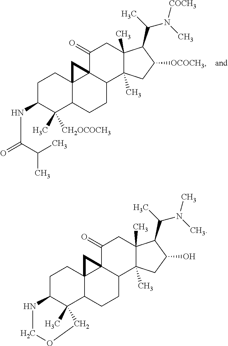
C1C(NC(=O)C(C)C)C(C)([CH2OCOCH3])C2C3(C1)C1(C(CC2)C2(C)C(C)(CC1=O)C(C(C)N(C)[COCH3])C([OCOCH3])C2)C3.C1C2C(C)(C3C4(C1)C1(C(CC3)C3(C)C(C)(CC1=O)C(C(C)N(C)C)C(O)C3)C4)COCN2
